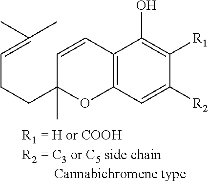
C12=C(C=C([R2])C([R1])=C1O)OC(CCC=C(C)C)(C)C=C2
